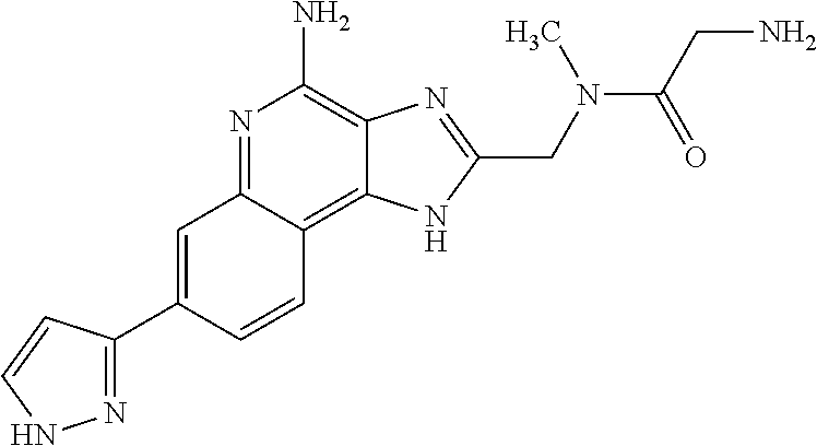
C1=C(C2=NNC=C2)C=CC2=C3C(=C(N)N=C12)N=C(CN(C)C(CN)=O)N3
